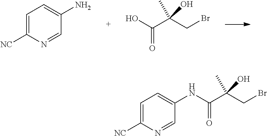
C1=C([NC])N=CC(N)=C1.OC(C(CBr)(C)O)=O.C1=C([NC])N=CC(NC(C(CBr)(C)O)=O)=C1
